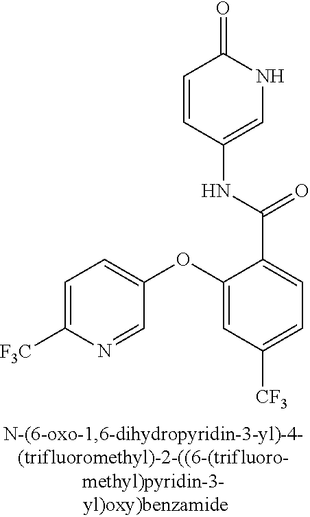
O(C1=CC([CF3])=CC=C1C(=O)NC1=CNC(=O)C=C1)C1=CC=C([F3C])N=C1
